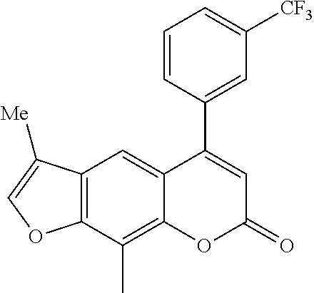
C12=C(C(C)=C3C(=C1)C(C1=CC([CF3])=CC=C1)=CC(=O)O3)OC=C2[Me]
